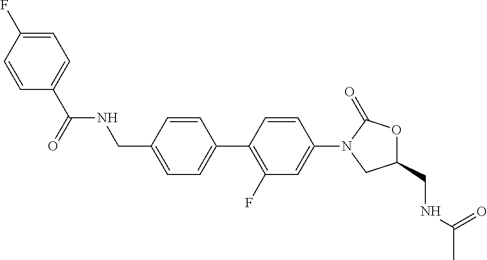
C1(CNC(=O)C2=CC=C(F)C=C2)=CC=C(C2=C(F)C=C(N3CC(CNC(C)=O)OC3=O)C=C2)C=C1
